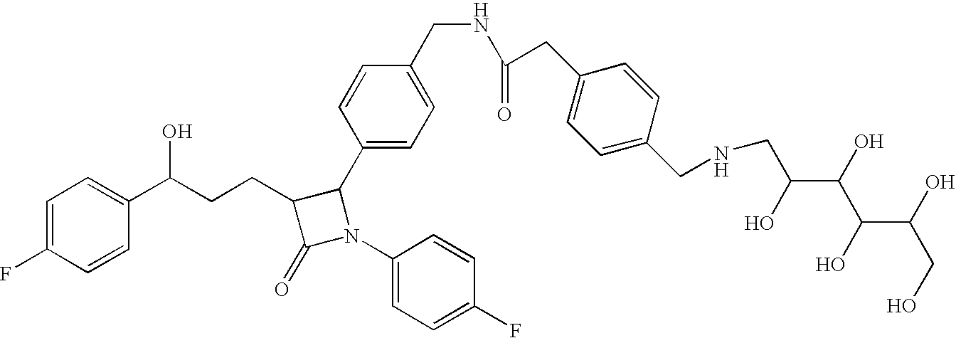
C1=C(F)C=CC(C(CCC2C(=O)N(C3=CC=C(F)C=C3)C2C2=CC=C(CNC(=O)CC3=CC=C(CNCC(O)C(O)C(O)C(O)CO)C=C3)C=C2)O)=C1
